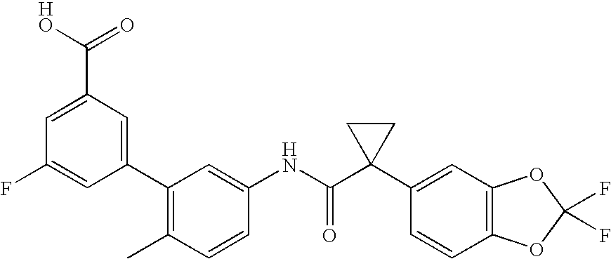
C1(C2=CC(C(O)=O)=CC(F)=C2)=C(C)C=CC(NC(C2(C3=CC4=C(C=C3)OC(F)(F)O4)CC2)=O)=C1
